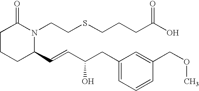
C1CCC(C=CC(CC2=CC=CC(COC)=C2)O)N(CCSCCCC(O)=O)C1=O
